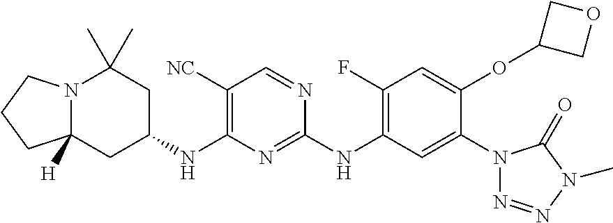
N12C([H])(CC(NC3=C([NC])C=NC(NC4=C(F)C=C(OC5COC5)C(N5N=NN(C)C5=O)=C4)=N3)CC1(C)C)CCC2
